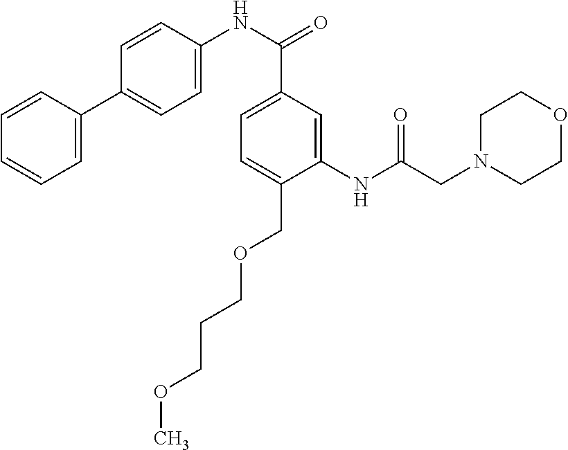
C1=CC(C2=CC=C(NC(C3=CC=C(COCCCOC)C(NC(CN4CCOCC4)=O)=C3)=O)C=C2)=CC=C1
